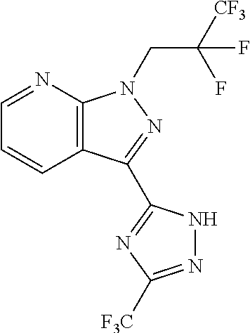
C1=NC2=C(C=C1)C(C1=NC([F3C])=NN1)=NN2CC(F)([CF3])F
